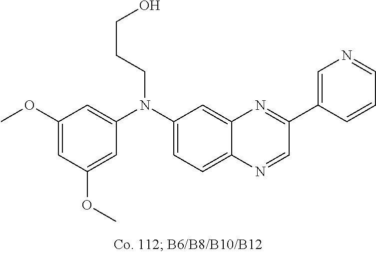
C1(OC)=CC(OC)=CC(N(C2=CC=C3C(=C2)N=C(C2=CN=CC=C2)C=N3)CCCO)=C1
